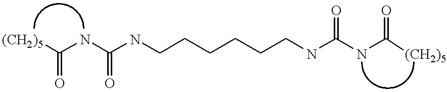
[(CH2)5]C(NC(NCCCCCCNC(NC([(CH2)5])=O)=O)=O)=O
